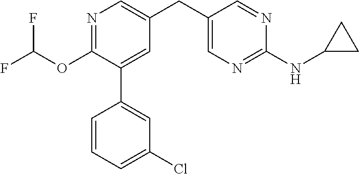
C1(OC(F)F)=NC=C(CC2=CN=C(NC3CC3)N=C2)C=C1C1=CC(Cl)=CC=C1
